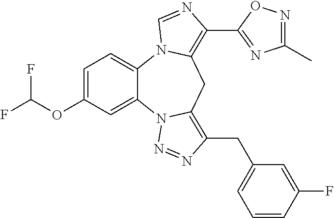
C1=C(OC(F)F)C=C2C(=C1)N1C(=C(C3=NC(C)=NO3)N=C1)CC1=C(CC3=CC=CC(F)=C3)N=NN21
